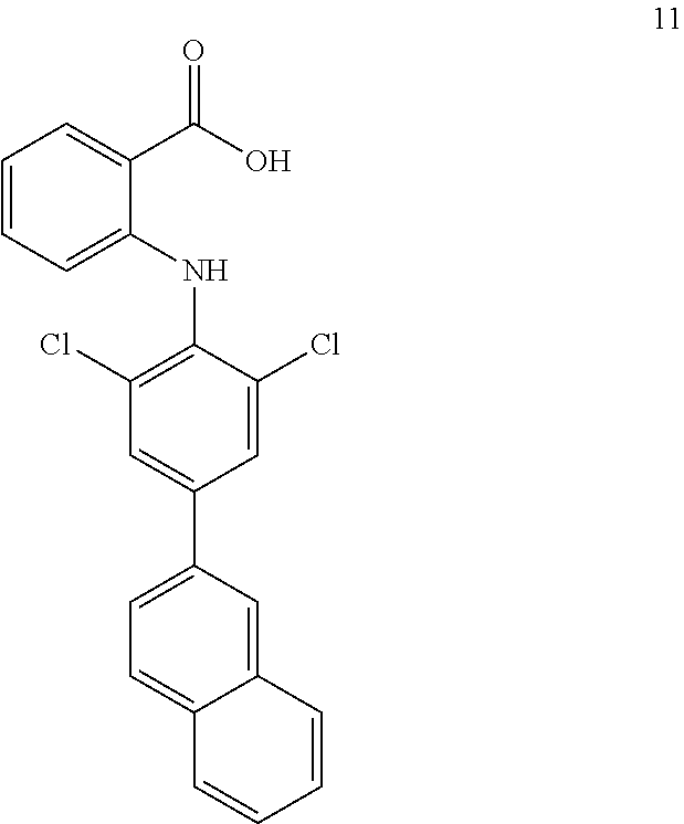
C1=CC=C(NC2=C(Cl)C=C(C3=CC=C4C(=C3)C=CC=C4)C=C2Cl)C(C(O)=O)=C1
